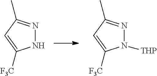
N1N=C(C)C=C1[F3C].N1([THP])N=C(C)C=C1[F3C]
